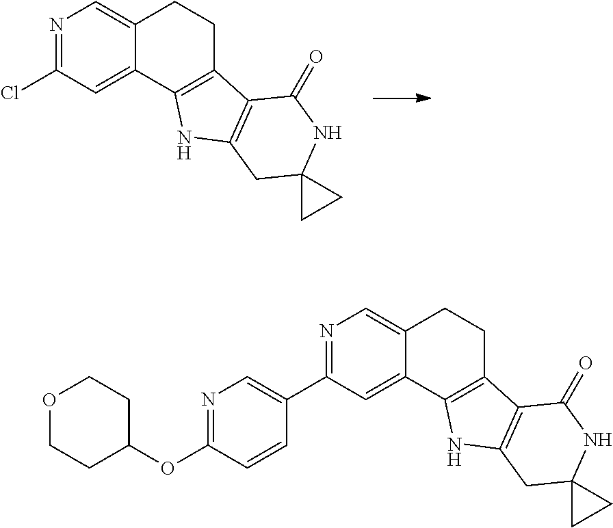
N1=C(Cl)C=C2C(=C1)CCC1=C2NC2=C1C(=O)NC1(C2)CC1.N1=C(C2=CN=C(OC3CCOCC3)C=C2)C=C2C(=C1)CCC1=C2NC2=C1C(=O)NC1(C2)CC1
